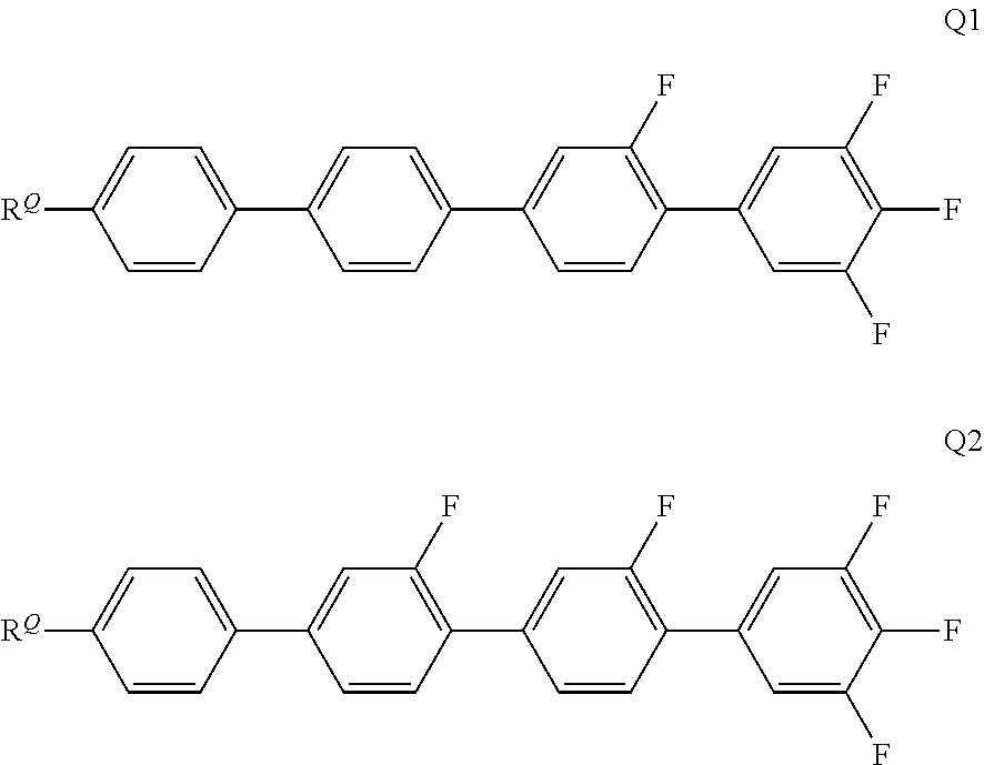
[RQ]C1=CC=C(C2=CC=C(C3=CC(F)=C(C4=CC(F)=C(F)C(F)=C4)C=C3)C=C2)C=C1.[RQ]C1=CC=C(C2=CC(F)=C(C3=CC(F)=C(C4=CC(F)=C(F)C(F)=C4)C=C3)C=C2)C=C1
